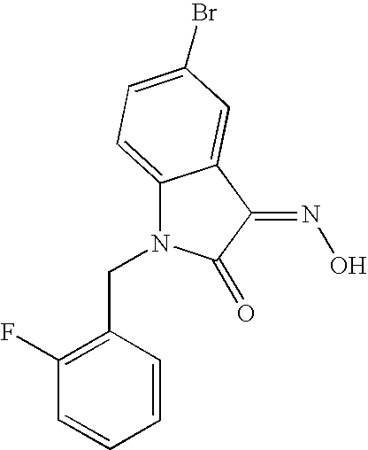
C1(F)=C(CN2C3=CC=C(Br)C=C3C(=NO)C2=O)C=CC=C1
